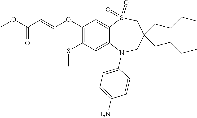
C1(N)=CC=C(N2C3=CC(SC)=C(OC=CC(=O)OC)C=C3S(=O)(=O)CC(CCCC)(CCCC)C2)C=C1
